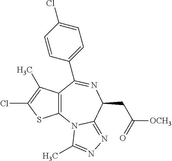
C12=C(N3C(=NN=C3C)C(CC([OCH3])=O)N=C1C1=CC=C(Cl)C=C1)SC(Cl)=C2C
